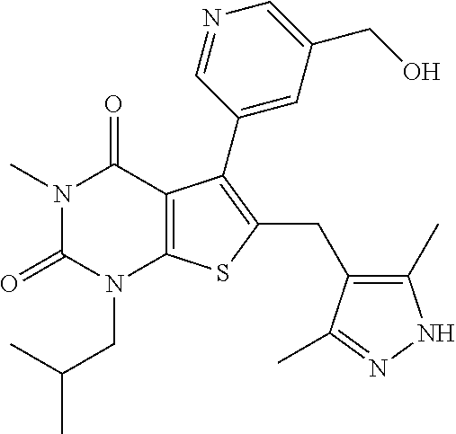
N1(C)C(=O)N(CC(C)C)C2=C(C1=O)C(C1=CC(CO)=CN=C1)=C(CC1=C(C)NN=C1C)S2
